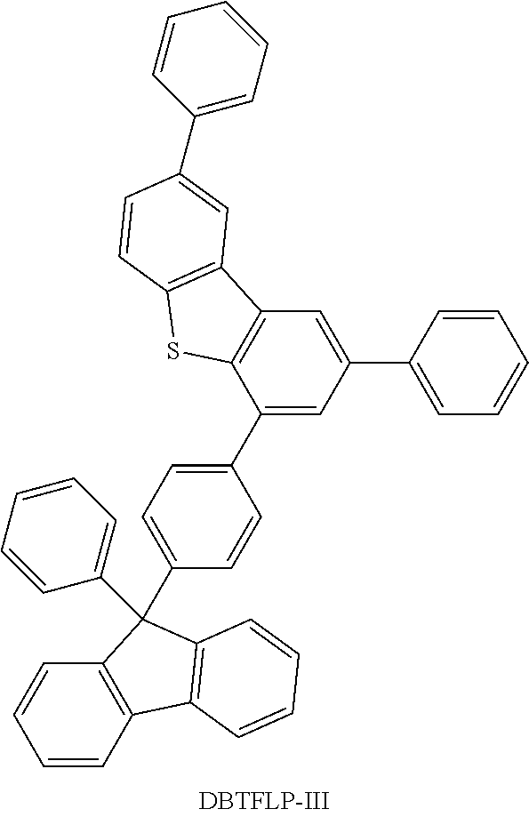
C1(C2=CC=CC=C2)=CC2=C(C(C3=CC=C(C4(C5=CC=CC=C5)C5=C(C=CC=C5)C5=C4C=CC=C5)C=C3)=C1)SC1=C2C=C(C2=CC=CC=C2)C=C1
